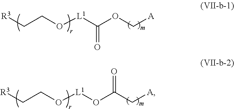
C(CO[L1]C(OC[A])=O)[R3].C(CO[L1]OC(C[A])=O)[R3]
